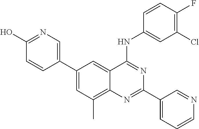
C1=CC(C2=CC(C)=C3C(=C2)C(NC2=CC(Cl)=C(F)C=C2)=NC(C2=CC=CN=C2)=N3)=CN=C1O
